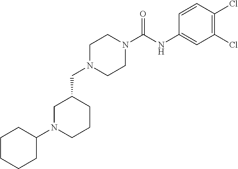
C1(CN2CCN(C(=O)NC3=CC(Cl)=C(Cl)C=C3)CC2)CN(C2CCCCC2)CCC1
